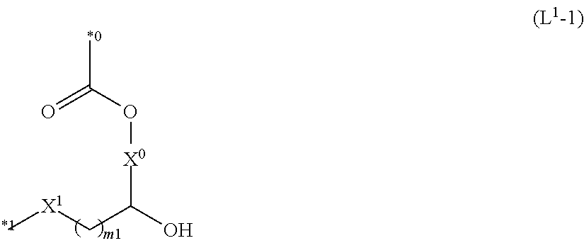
O=C(O[X0]C(O)C[X1][*1])[*0]
